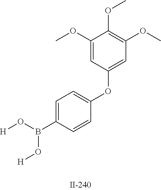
[H]OB(O[H])C1=CC=C(OC2=CC(OC)=C(OC)C(OC)=C2)C=C1
